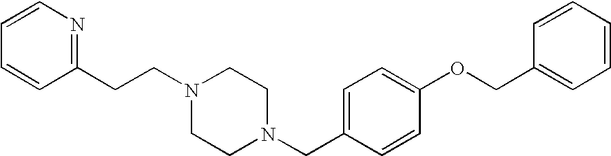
C1=CN=C(CCN2CCN(CC3=CC=C(OCC4=CC=CC=C4)C=C3)CC2)C=C1
